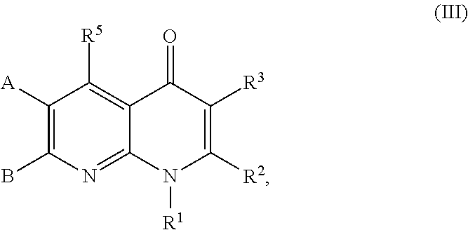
C1([A])=C(B)N=C2C(=C1[R5])C(=O)C([R3])=C([R2])N2[R1]
